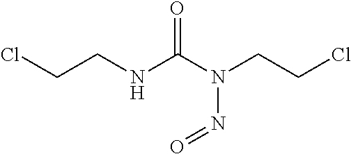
ClCCNC(N(CCCl)N=O)=O
